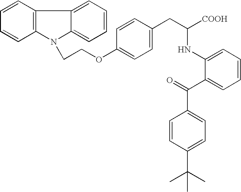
C1=CC(OCCN2C3=C(C4=CC=CC=C42)C=CC=C3)=CC=C1CC([COOH])NC1=CC=CC=C1C(=O)C1=CC=C(C(C)(C)C)C=C1
